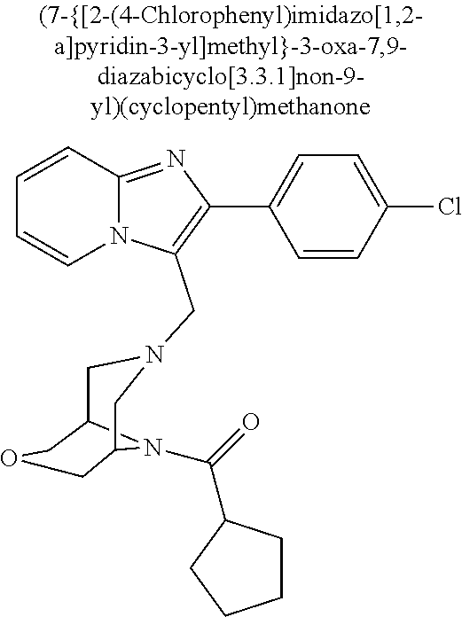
N12C(=NC(C3=CC=C(Cl)C=C3)=C1CN1CC3N(C(=O)C4CCCC4)C(C1)COC3)C=CC=C2
